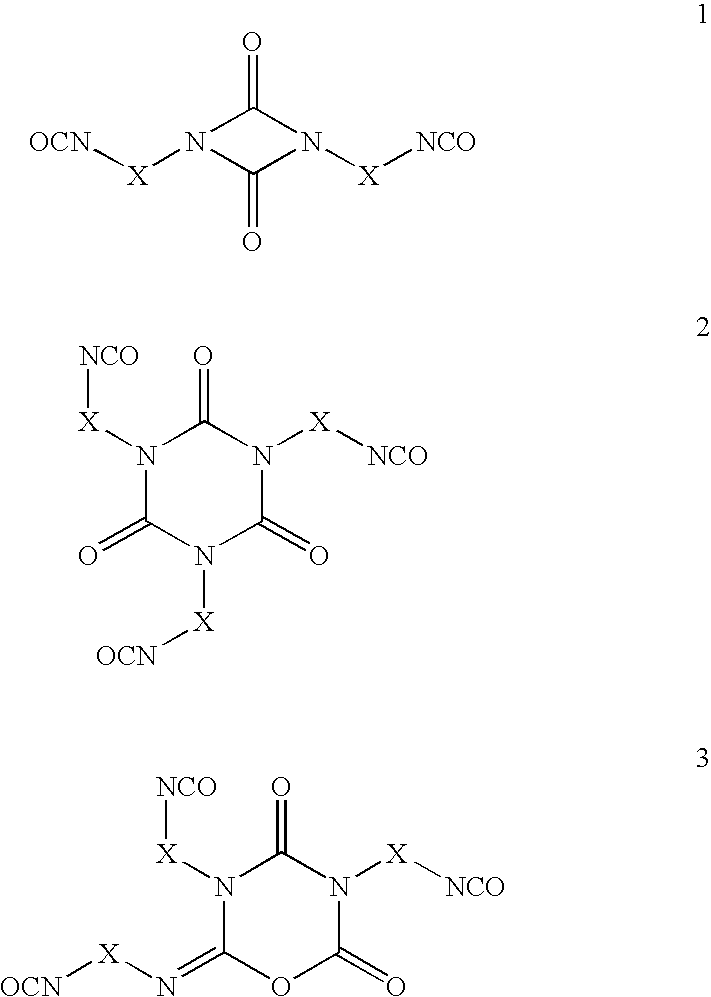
N1([X][OCN])C(=O)N([X][NCO])C1=O.N1([X][NCO])C(=O)N([X][OCN])C(=O)N([X][NCO])C1=O.N1([X][NCO])C(=N[X][OCN])OC(=O)N([X][NCO])C1=O
